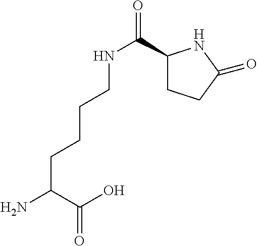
C(C(C(O)=O)N)CCCNC(=O)C1CCC(=O)N1
